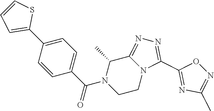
C1=C(C2=CC=CS2)C=CC(C(N2CCN3C(=NN=C3C3=NC(C)=NO3)C2C)=O)=C1
